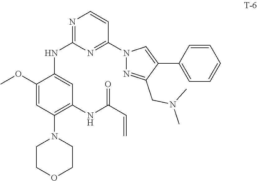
C1N(C2=C(NC(C=C)=O)C=C(NC3=NC=CC(N4N=C(CN(C)C)C(C5=CC=CC=C5)=C4)=N3)C(OC)=C2)CCOC1
